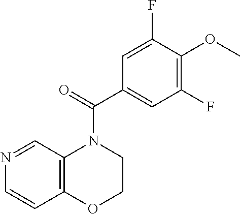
N1=CC2=C(C=C1)OCCN2C(=O)C1=CC(F)=C(OC)C(F)=C1
